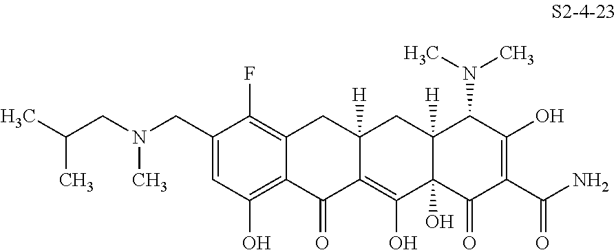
C1(CN(CC(C)C)C)=CC(O)=C2C(=C1F)CC1([H])CC3([H])C(N(C)C)C(O)=C(C(N)=O)C(=O)C3(O)C(O)=C1C2=O
